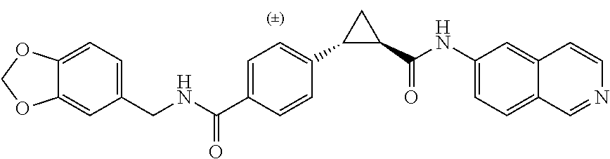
C1(CNC(C2=CC=C(C3C(C(NC4=CC=C5C(=C4)C=CN=C5)=O)C3)C=C2)=O)=CC=C2C(=C1)OCO2
